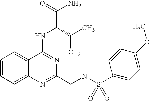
C1=CC=C2C(=C1)C(NC(C(N)=O)C(C)C)=NC(CNS(C1=CC=C(OC)C=C1)(=O)=O)=N2
